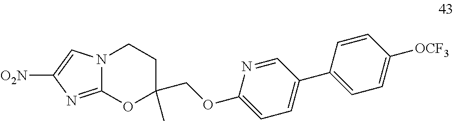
C1CN2C(=NC([O2N])=C2)OC1(COC1=CC=C(C2=CC=C([OCF3])C=C2)C=N1)C
